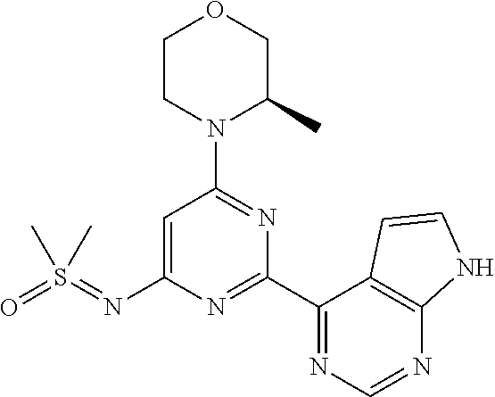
C1=C(N=S(=O)(C)C)N=C(C2=NC=NC3=C2C=CN3)N=C1N1C(C)COCC1
